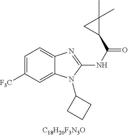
C1=C([CF3])C=C2C(=C1)N=C(NC(=O)C1C(C)(C)C1)N2C1CCC1
